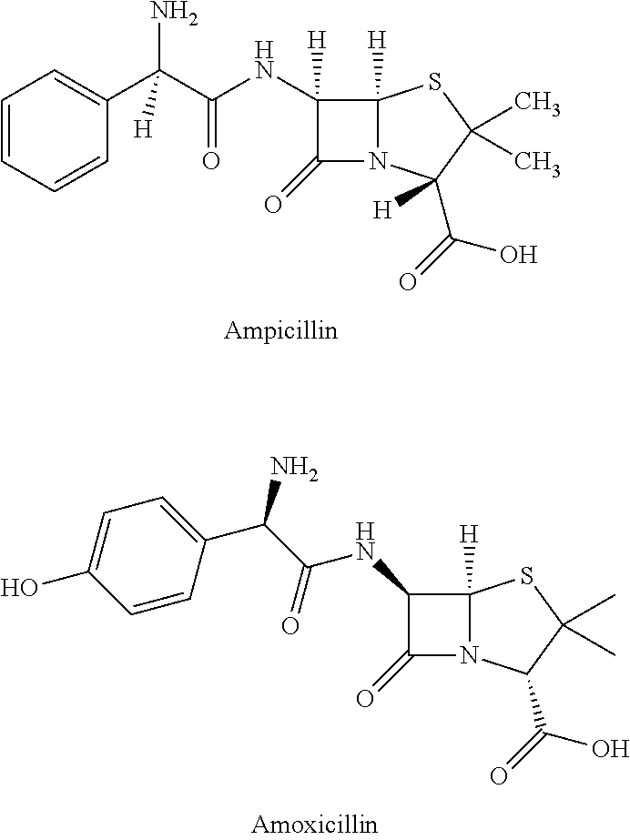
C1=CC=CC(C(C(=O)NC2([H])C(=O)N3C2([H])SC(C)(C)C3(C(O)=O)[H])(N)[H])=C1.C1(NC(=O)C(C2=CC=C(O)C=C2)N)C(=O)N2C1([H])SC(C)(C)C2C(O)=O
